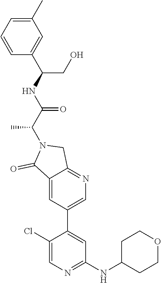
C1=CC=C(C)C=C1C(NC(C(N1C(=O)C2=CC(C3=CC(NC4CCOCC4)=NC=C3Cl)=CN=C2C1)C)=O)CO
